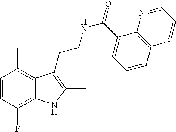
C1=CC(F)=C2C(=C1C)C(CCNC(=O)C1=CC=CC3=C1N=CC=C3)=C(C)N2
